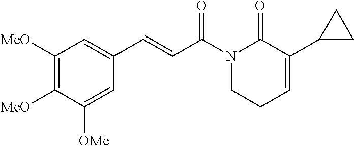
C1([MeO])=C([MeO])C([OMe])=CC(C=CC(N2CCC=C(C3CC3)C2=O)=O)=C1
